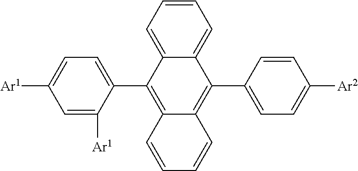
C1=C([Ar1])C(C2=C3C(=C(C4=CC=C([Ar2])C=C4)C4=CC=CC=C24)C=CC=C3)=CC=C1[Ar1]
